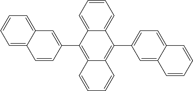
C1=CC=C2C(=C1)C=C(C1=C3C(=C(C4=CC=C5C(=C4)C=CC=C5)C4=CC=CC=C41)C=CC=C3)C=C2
